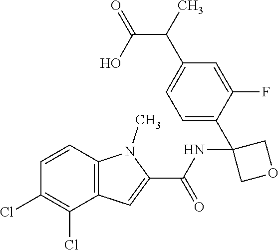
C1=C(C2(NC(C3=CC4=C(N3C)C=CC(Cl)=C4Cl)=O)COC2)C(F)=CC(C(C)C(O)=O)=C1
